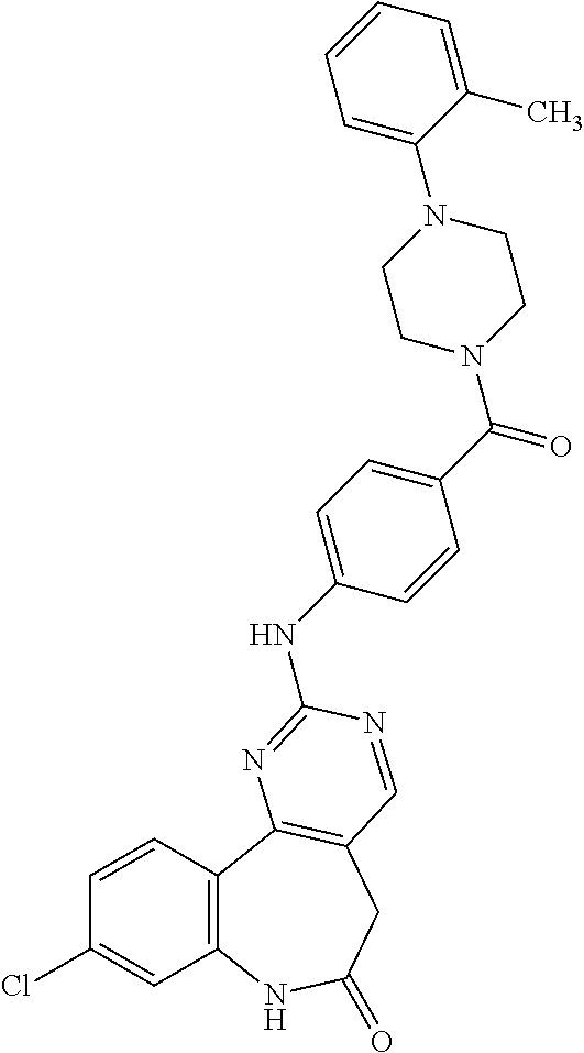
C1(Cl)=CC2=C(C=C1)C1=C(CC(=O)N2)C=NC(NC2=CC=C(C(=O)N3CCN(C4=CC=CC=C4C)CC3)C=C2)=N1
